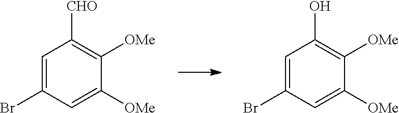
C1=C(Br)C=C([OMe])C([OMe])=C1[CHO].C1=C(Br)C=C([OMe])C([OMe])=C1O
